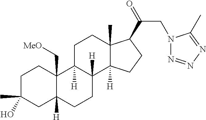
C1C(C)(O)CC2([H])C(C[MeO])(C1)C1([H])C([H])(CC2)C2([H])C(C)(CC1)C(C(=O)CN1N=NN=C1C)CC2
